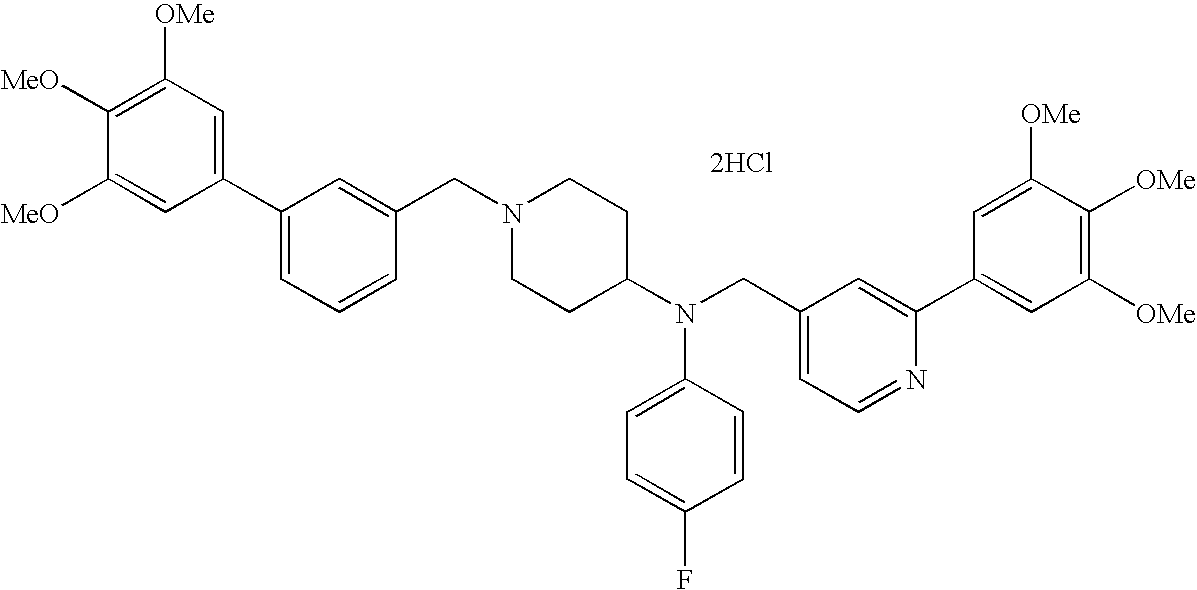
C1=C([MeO])C([MeO])=C([OMe])C=C1C1=CC=CC(CN2CCC(N(CC3=CC=NC(C4=CC([OMe])=C([OMe])C([OMe])=C4)=C3)C3=CC=C(F)C=C3)CC2)=C1.[2HCl]
